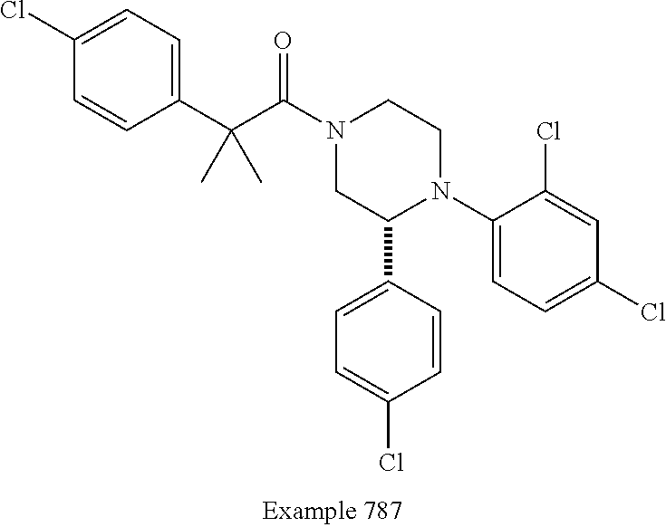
C1(C2N(C3=CC=C(Cl)C=C3Cl)CCN(C(=O)C(C)(C3=CC=C(Cl)C=C3)C)C2)=CC=C(Cl)C=C1
